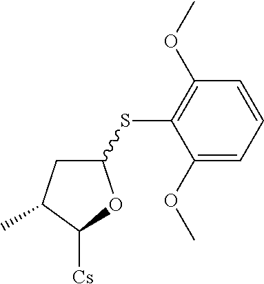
C1(SC2=C(OC)C=CC=C2OC)CC(C)C([Cs])O1
